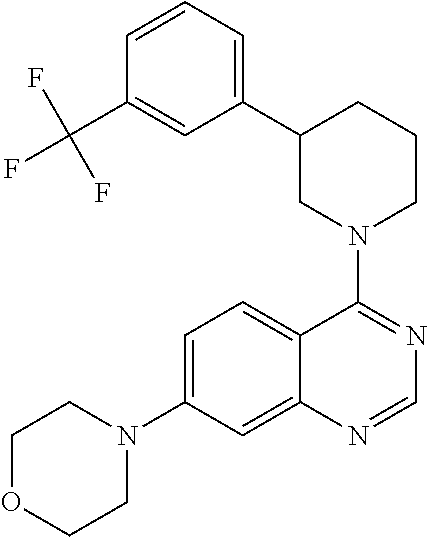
C1OCCN(C2=CC=C3C(=C2)N=CN=C3N2CCCC(C3=CC=CC(C(F)(F)F)=C3)C2)C1
